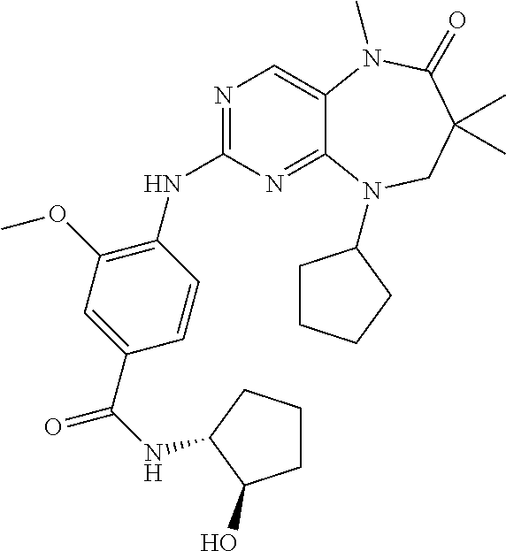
N1=C(NC2=C(OC)C=C(C(NC3CCCC3O)=O)C=C2)N=C2C(=C1)N(C)C(=O)C(C)(C)CN2C1CCCC1
